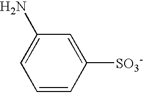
C1=CC([SO3-])=CC(N)=C1
